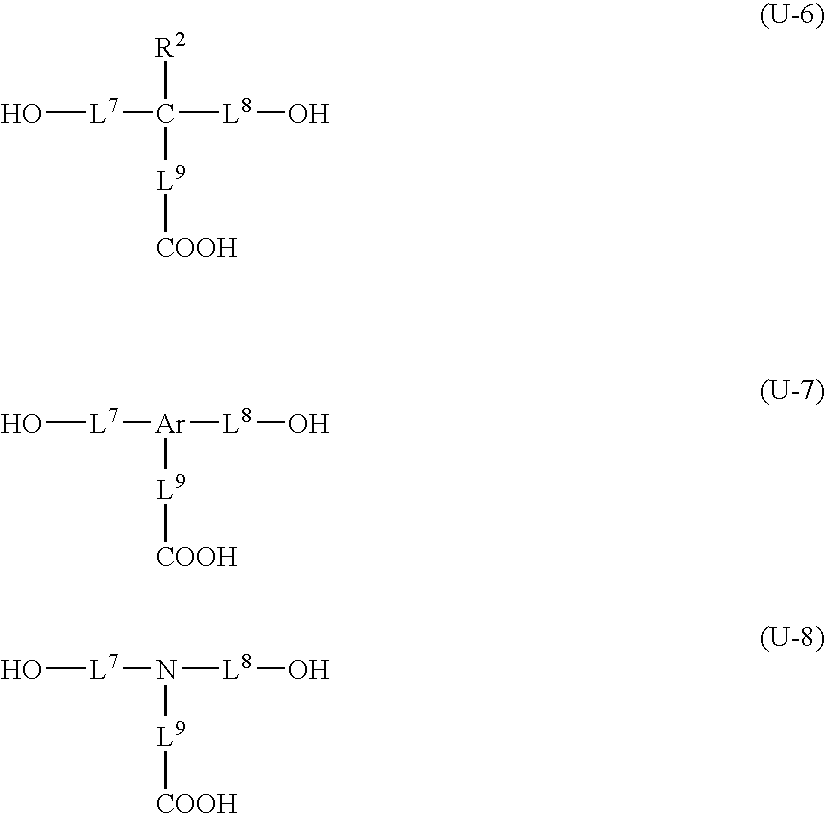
O[L7]C([R2])([L9][COOH])[L8]O.O[L7][Ar]([L9][COOH])[L8]O.O[L7]N([L9][COOH])[L8]O
